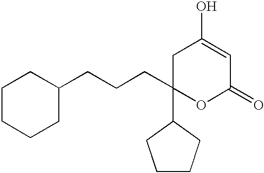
C1C(C2CCCC2)(CCCC2CCCCC2)OC(=O)C=C1O
